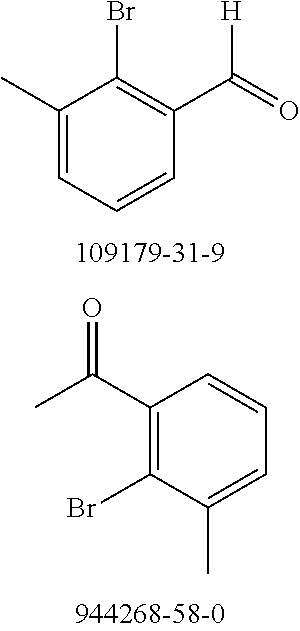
C1(C(=O)C)=C(Br)C(C)=CC=C1.C1(C)=CC=CC(C([H])=O)=C1Br
